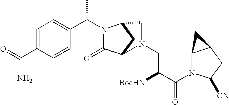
C1=C(C(=O)N)C=CC(C(C)N2C(=O)C3CC2CN3CC([BocHN])C(=O)N2C3C(CC2[CN])C3)=C1
